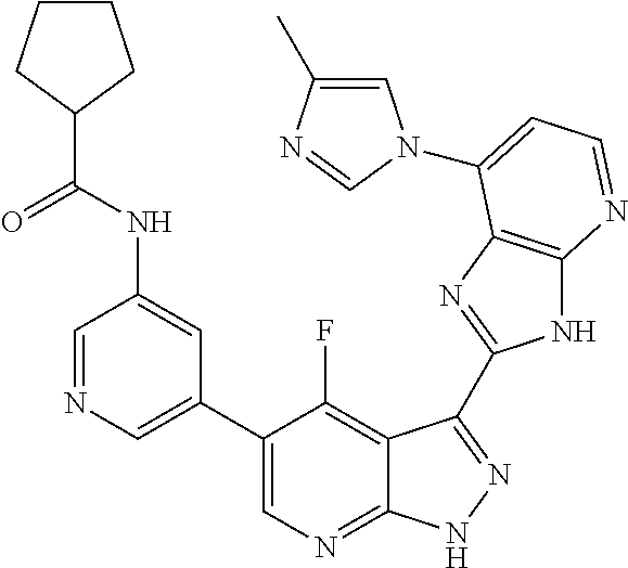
C1=NC=C(C2=CN=C3C(=C2F)C(C2=NC4=C(N2)N=CC=C4N2C=C(C)N=C2)=NN3)C=C1NC(=O)C1CCCC1
